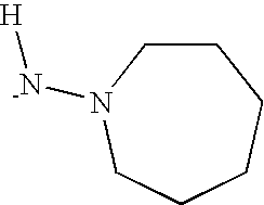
C1CN([-N][H])CCCC1
